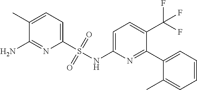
C1=C(NS(C2=CC=C(C)C(N)=N2)(=O)=O)N=C(C2=CC=CC=C2C)C(C(F)(F)F)=C1
